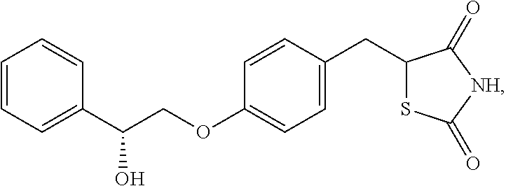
C1=CC=C(C(COC2=CC=C(CC3SC(=O)[NH]C3=O)C=C2)O)C=C1
